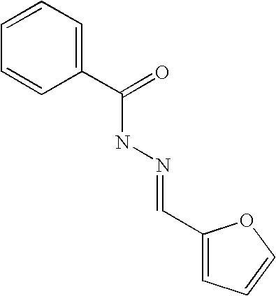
C1=CC=C(C(=O)NN=CC2=CC=CO2)C=C1
